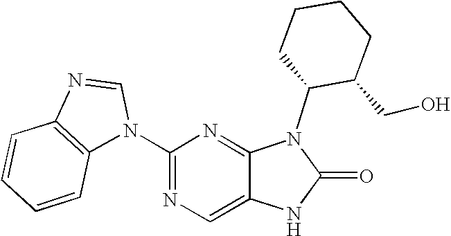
C1(N2C=NC3=C2C=CC=C3)=NC=C2C(=N1)N(C1C(CO)CCCC1)C(=O)N2
